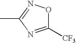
C1([CF3])=NC(C)=NO1
